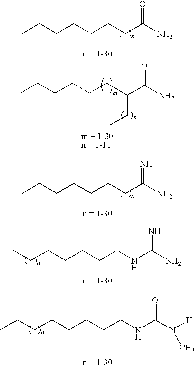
CCCCCCCC(N)=O.CCCCCCC(C(N)=O)CC.CCCCCCCC(N)=N.C(CCCCCNC(N)=N)C.C(CCCCCNC(N([H])C)=O)CC
